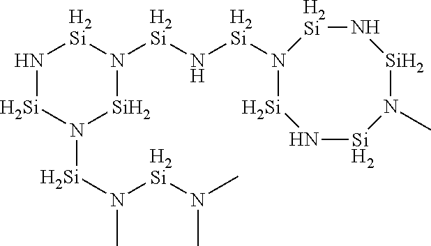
N1[Si]N([Si]N(C)[H2Si]N(C)C)[Si]N([H2Si]N[H2Si]N2[Si]N[Si]N(C)[Si]N[H2Si]2)[H2Si]1
